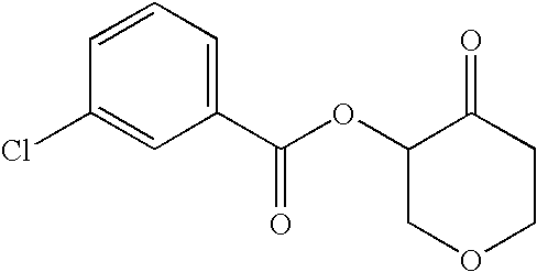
C1(OC(C2=CC=CC(Cl)=C2)=O)COCCC1=O
